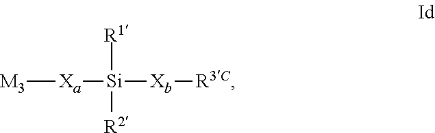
[M3][Xa][Si]([Xb][R3C])([R1])[R2]
